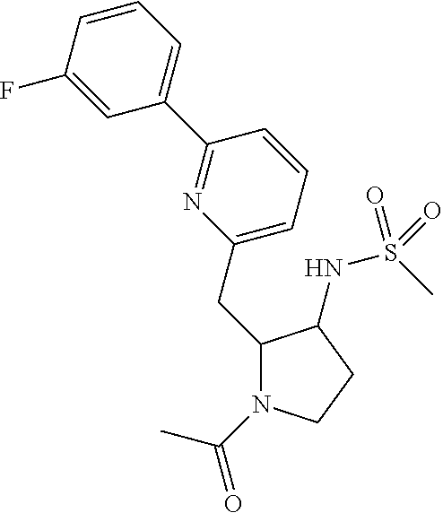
C1(CC2=CC=CC(C3=CC=CC(F)=C3)=N2)N(C(=O)C)CCC1NS(C)(=O)=O
